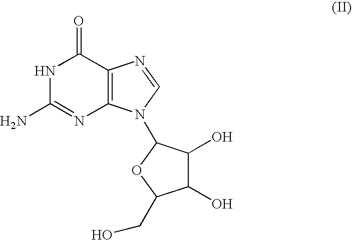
C1(N)=NC2=C(C(=O)N1)N=CN2C1C(O)C(O)C(CO)O1
